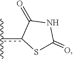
S1C(=O)NC(=O)c1c(C)C
